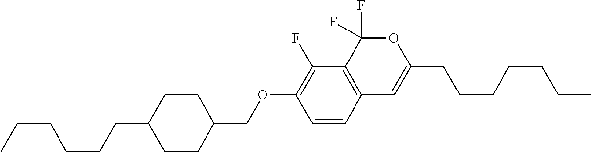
C1=CC2=C(C(F)=C1OCC1CCC(CCCCCC)CC1)C(F)(F)OC(CCCCCCC)=C2
